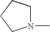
N1(C)CCCC1
